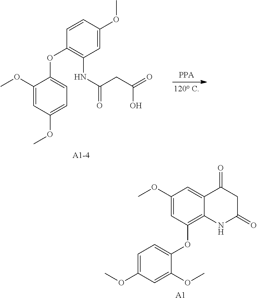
COC1=CC(OC)=CC=C1OC1=C(NC(CC(=O)O)=O)C=C(OC)C=C1.COC1=CC=C(OC2=C3C(=CC(OC)=C2)C(=O)CC(=O)N3)C(OC)=C1.[A1]
